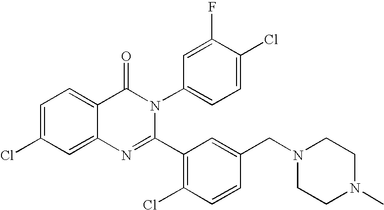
C1=C(Cl)C=C2C(=C1)C(=O)N(C1=CC=C(Cl)C(F)=C1)C(C1=C(Cl)C=CC(CN3CCN(C)CC3)=C1)=N2
